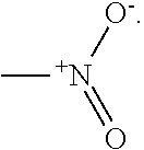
C[N+](=O)[O-]
